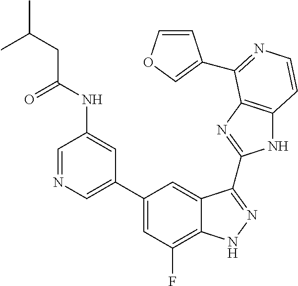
C1=C(C2=CC(F)=C3C(=C2)C(C2=NC4=C(N2)C=CN=C4C2=COC=C2)=NN3)C=C(NC(=O)CC(C)C)C=N1
